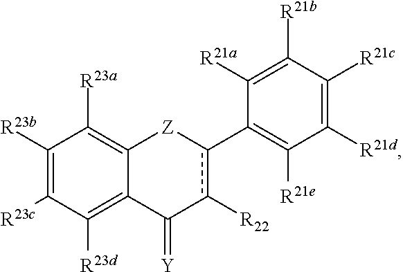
C1([R23b])=C([R23c])C([R23d])=C2C(=C1[R23a])[Z]c(C1=C([R21e])C([R21d])=C([R21c])C([R21b])=C1[R21a])c([R22])C2=[Y]
